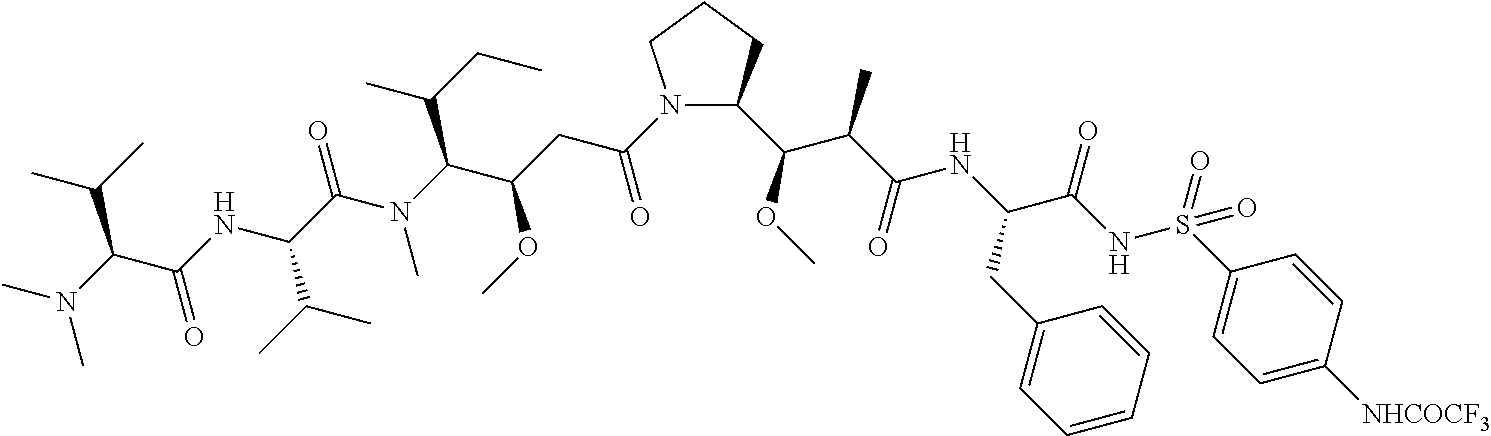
C1(C(OC)C(C(=O)NC(C(NS(=O)(=O)C2=CC=C([NHCOCF3])C=C2)=O)CC2=CC=CC=C2)C)N(C(CC(C(N(C(C(NC(C(N(C)C)C(C)C)=O)C(C)C)=O)C)C(CC)C)OC)=O)CCC1
